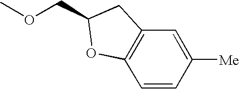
C(OC)C1CC2=C(C=CC([Me])=C2)O1
